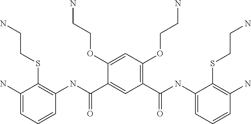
C1(OCCN)=CC(OCCN)=C(C(NC2=CC=CC(N)=C2SCCN)=O)C=C1C(NC1=C(SCCN)C(N)=CC=C1)=O
